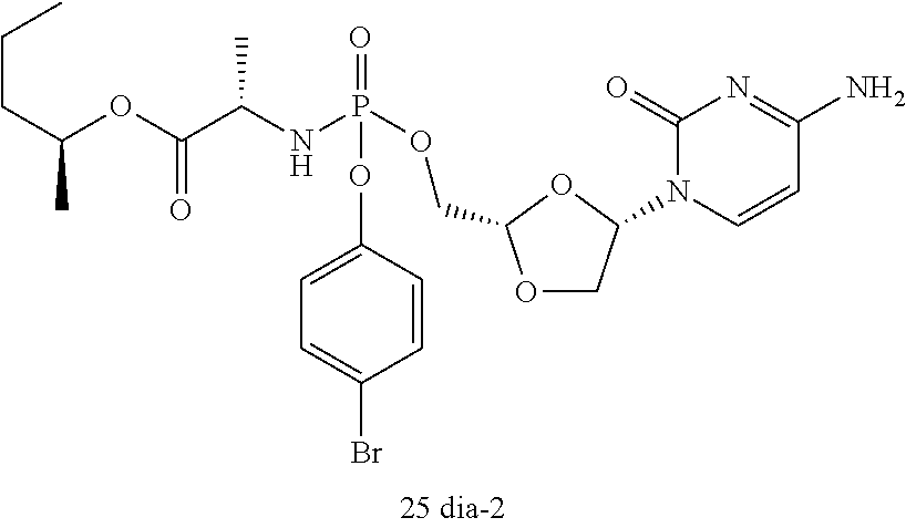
O1CC(N2C=CC(N)=NC2=O)OC1COP(NC(C(OC(CCC)C)=O)C)(=O)OC1=CC=C(Br)C=C1
